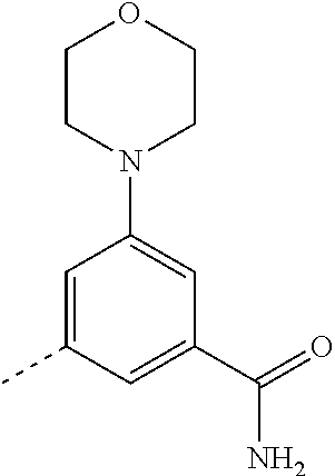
C1=C(C)C=C(C(=O)N)C=C1N1CCOCC1
